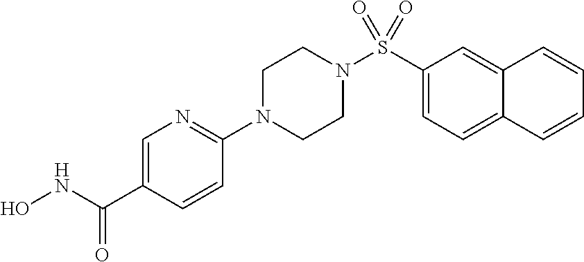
C1=C(C(NO)=O)C=CC(N2CCN(S(C3=CC=C4C(=C3)C=CC=C4)(=O)=O)CC2)=N1
